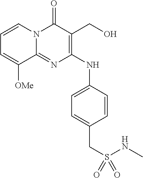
C12=NC(NC3=CC=C(CS(NC)(=O)=O)C=C3)=C(CO)C(=O)N1C=CC=C2[OMe]
